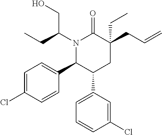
N1(C(CC)CO)C(C2=CC=C(Cl)C=C2)C(C2=CC=CC(Cl)=C2)CC(CC=C)(CC)C1=O
